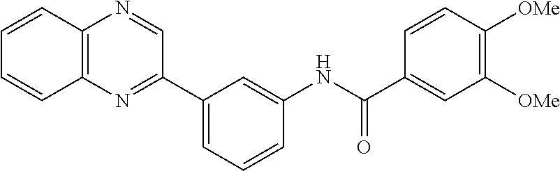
C12=C(N=C(C3=CC=CC(NC(C4=CC([OMe])=C([OMe])C=C4)=O)=C3)C=N1)C=CC=C2
